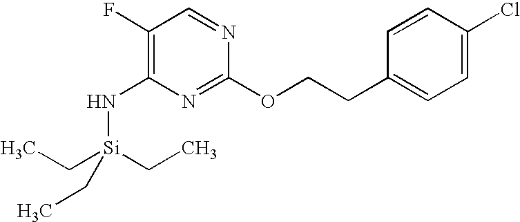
C1(F)=C(N[Si](CC)(CC)CC)N=C(OCCC2=CC=C(Cl)C=C2)N=C1
